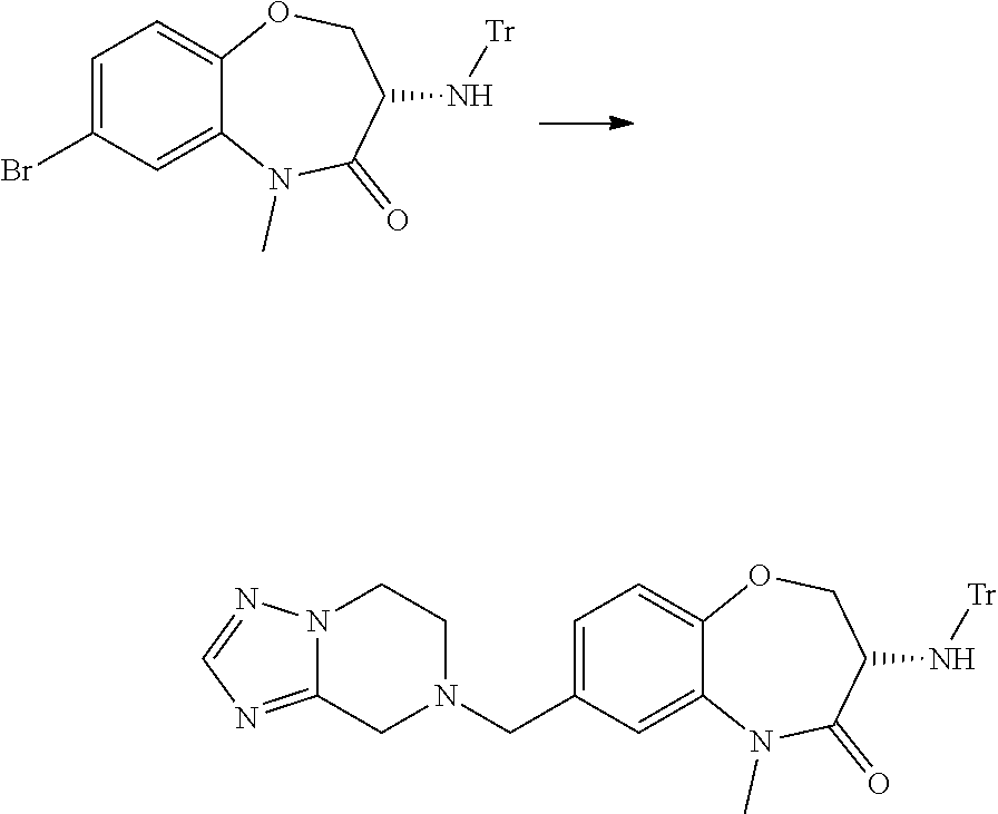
C12=CC=C(Br)C=C1N(C)C(=O)C(N[Tr])CO2.C12=CC=C(CN3CCN4C(=NC=N4)C3)C=C1N(C)C(=O)C(N[Tr])CO2
